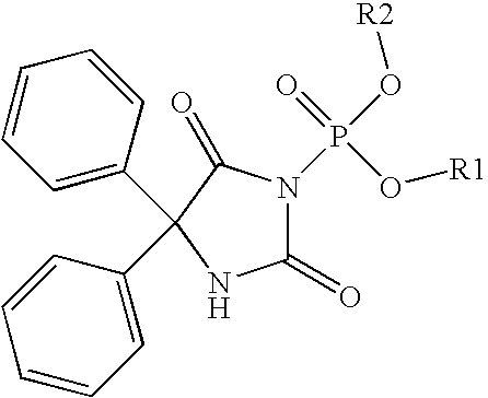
C1(=O)N(P(O[R2])(=O)O[R1])C(=O)C(C2=CC=CC=C2)(C2=CC=CC=C2)N1
